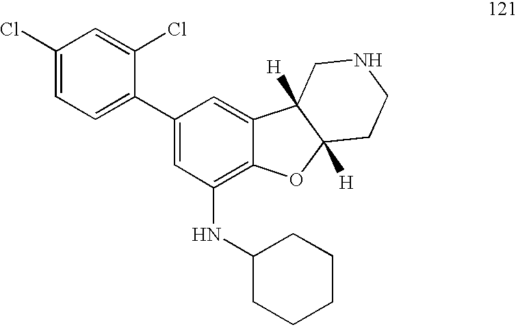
C1(Cl)=CC=C(C2=CC(NC3CCCCC3)=C3C(=C2)C2([H])C([H])(O3)CCNC2)C(Cl)=C1
